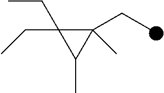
C1(CC)(C)C(CC)(CC)C1C
